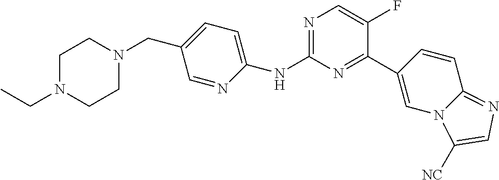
C1(NC2=NC=C(F)C(C3=CN4C(=NC=C4[NC])C=C3)=N2)=CC=C(CN2CCN(CC)CC2)C=N1
